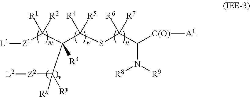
[L1][Z1]C(C(C(SC(C(N([R9])[R8])[C(O)][A1])([R6])[R7])([R4])[R5])([R3])C([Rx])([Ry])[Z2][L2])([R1])[R2]
